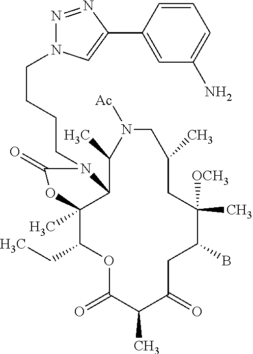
O1C(=O)C(C)C(=O)CC(B)C([OCH3])(C)CC(C)CN([Ac])C(C)C2C(C)(C1CC)OC(=O)N2CCCCN1N=NC(C2=CC(N)=CC=C2)=C1
